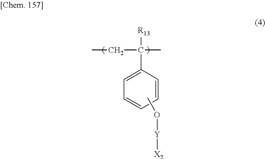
[R13]C(C1=CC=CC=C1)(C)CC.CO[Y][X2]
